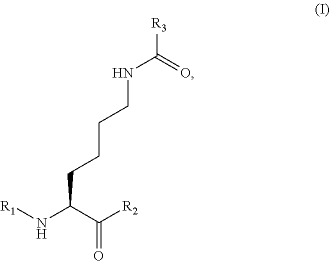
[R1]NC(CCCCNC(=O)[R3])C(=O)[R2]
